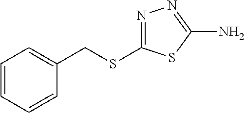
C1=CC=CC(CSC2=NN=C(N)S2)=C1
